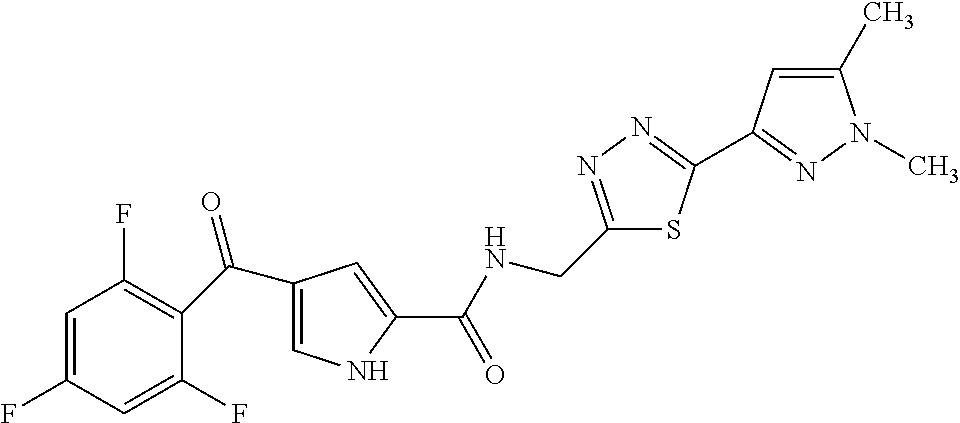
C1=C(F)C=C(F)C(C(C2=CNC(C(NCC3=NN=C(C4=NN(C)C(C)=C4)S3)=O)=C2)=O)=C1F
